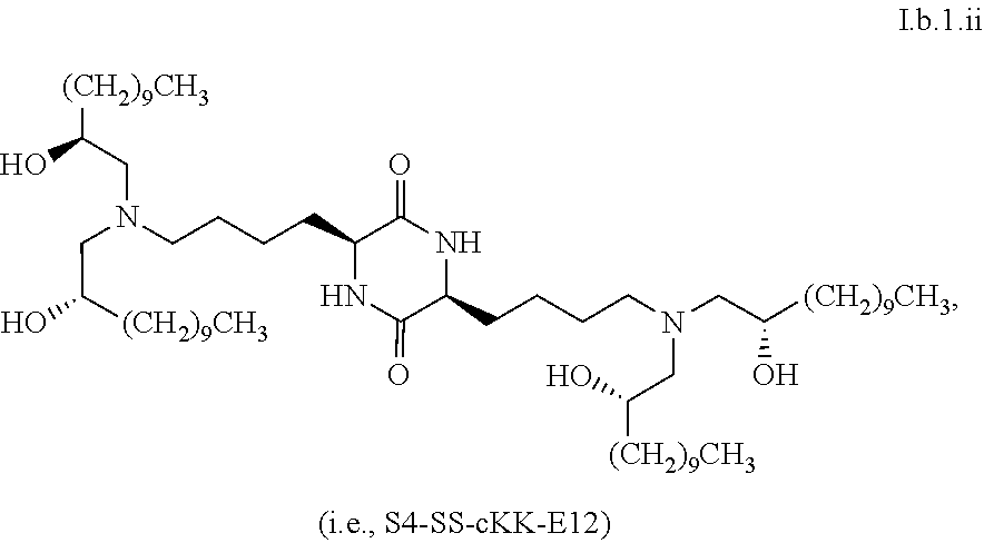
N(CC(O)[(CH2)9CH3])(CCCCC1C(=O)NC(CCCCN(CC(O)[(CH2)9CH3])CC(O)[(CH2)9CH3])C(=O)N1)CC(O)[(CH2)9CH3]
